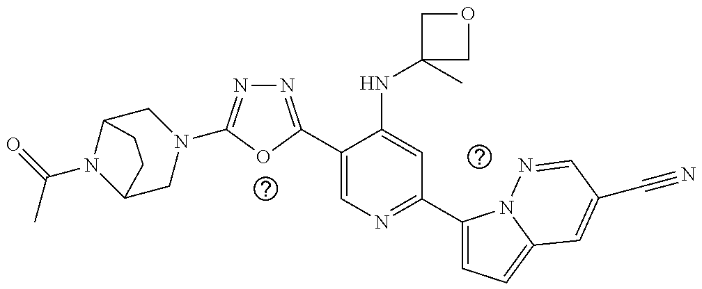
C1(C2=NN=C(N3CC4N(C(C)=O)C(C3)CC4)O2)=CN=C(C2=CC=C3N2N=CC(C#N)=C3)C=C1NC1(C)COC1
